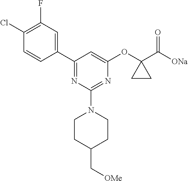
ClC1=C(F)C=C(C2=NC(N3CCC(C[OMe])CC3)=NC(OC3(C([ONa])=O)CC3)=C2)C=C1
